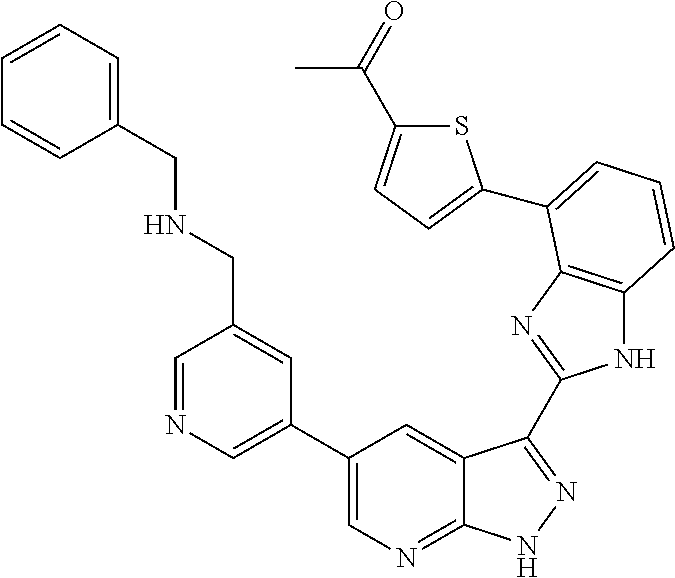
C1(C2=CN=CC(CNCC3=CC=CC=C3)=C2)=CN=C2C(=C1)C(C1=NC3=C(N1)C=CC=C3C1=CC=C(C(=O)C)S1)=NN2
